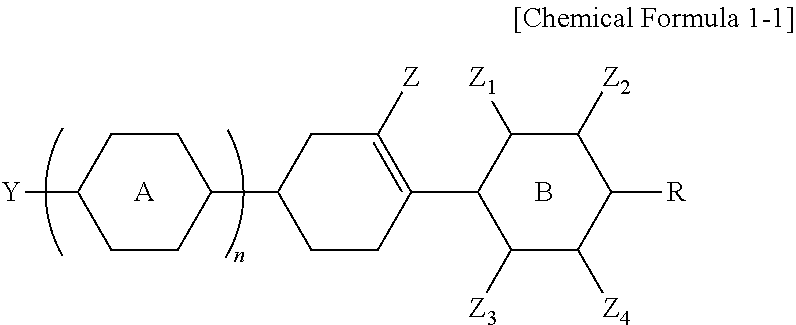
[Y]C1CCC(C2CCC(C3C([Z3])C([Z4])C([R])C([Z2])C3[Z1])=C([Z])C2)CC1.[A].B
